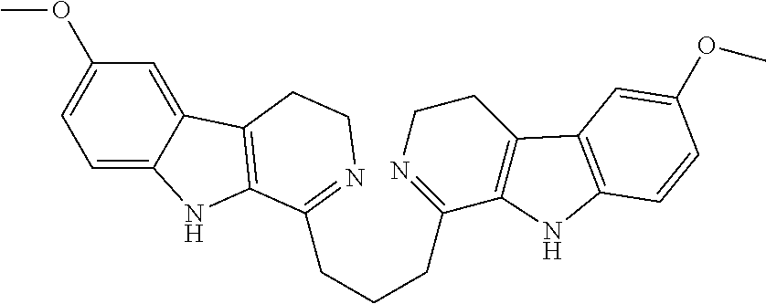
C1=C2C(=CC(OC)=C1)C1=C(N2)C(CCCC2=NCCC3=C2NC2=C3C=C(OC)C=C2)=NCC1
